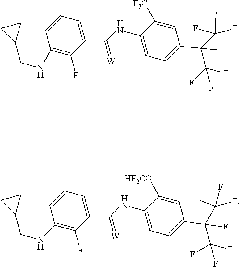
C1CC1CNC1=C(F)C(C(=[W])NC2=CC=C(C(F)(C(F)(F)F)C(F)(F)F)C=C2[HF2CO])=CC=C1.C1CC1CNC1=C(F)C(C(=[W])NC2=CC=C(C(F)(C(F)(F)F)C(F)(F)F)C=C2[F3C])=CC=C1
